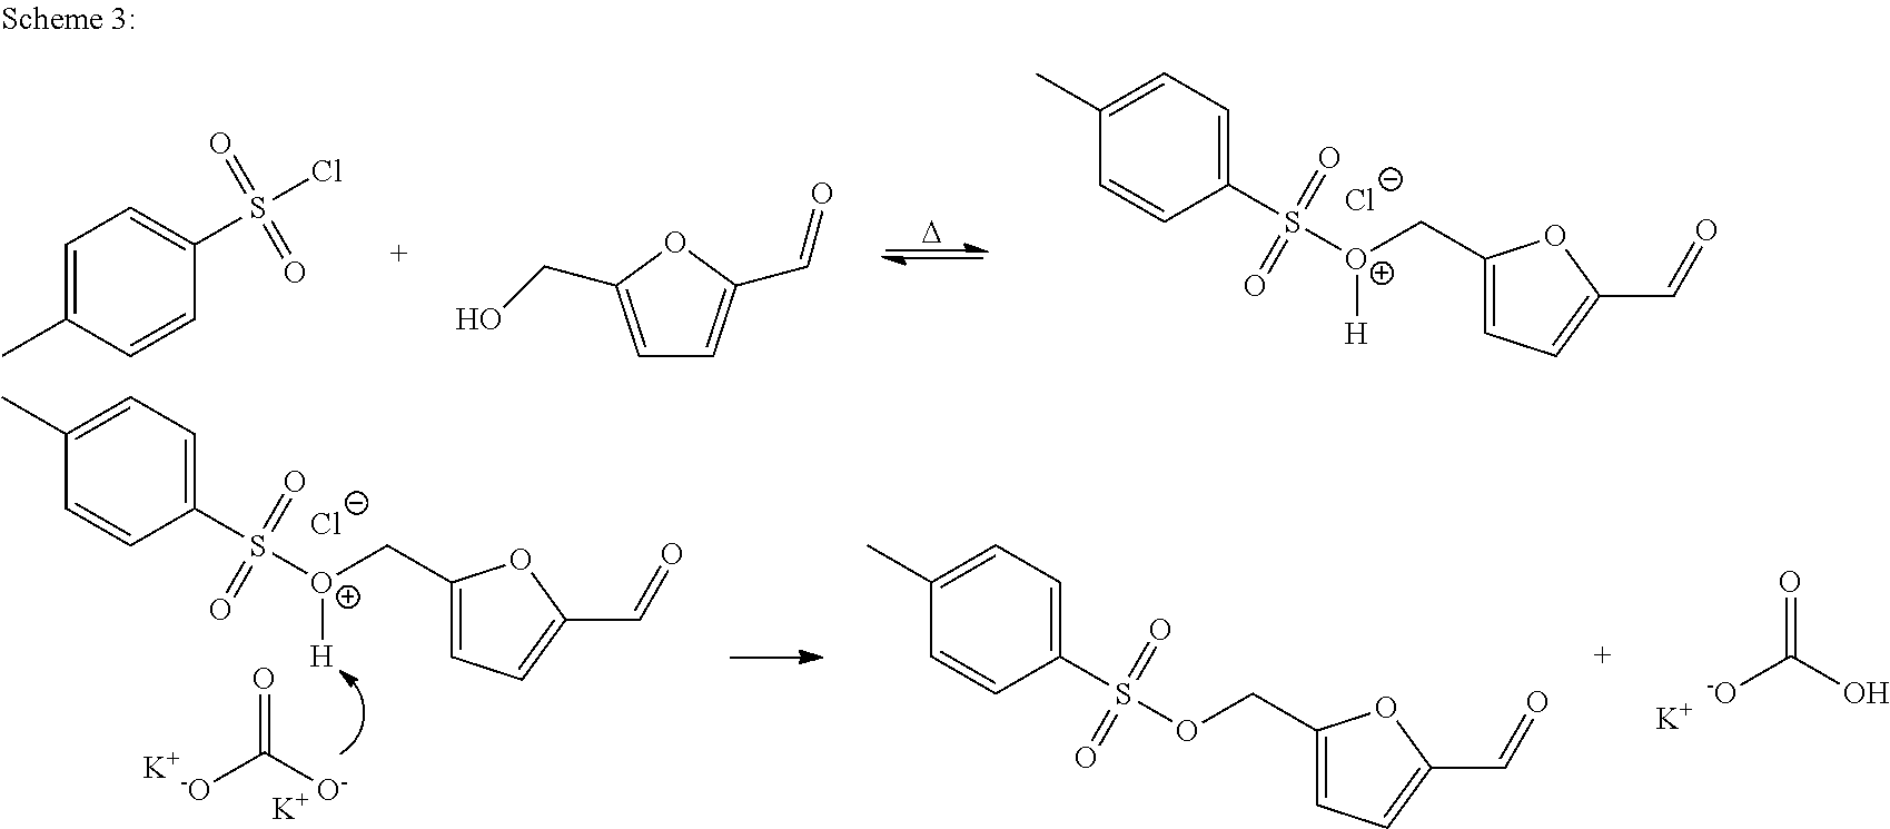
C1(C)=CC=C(S([O+]([H])CC2=CC=C(C=O)O2)(=O)=O)C=C1.[Cl-].[D].C1=C(C)C=CC(S(Cl)(=O)=O)=C1.C1=C(CO)OC(C=O)=C1.[-O]C(O)=O.[K].C1(C)=CC=C(S([O+]([H])CC2=CC=C(C=O)O2)(=O)=O)C=C1.[Cl-].[-O]C([O-])=O.[K].[K].C1(C)=CC=C(S(OCC2=CC=C(C=O)O2)(=O)=O)C=C1
